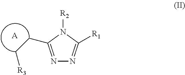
C(CC1=NN=C([R1])N1[R2])[R3].[A]
